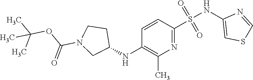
C1=CC(NC2CCN(C(OC(C)(C)C)=O)C2)=C(C)N=C1S(NC1=CSC=N1)(=O)=O
